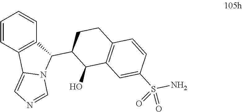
C1=CC2=C(C=C1)C(C1C(O)C3=C(CC1)C=CC(S(N)(=O)=O)=C3)N1C2=CN=C1
